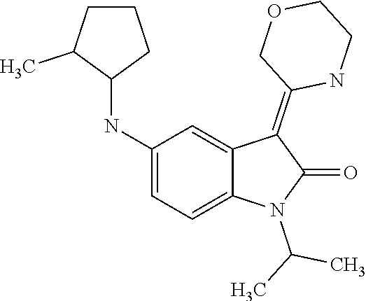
N1(C(C)C)C(=O)C(=C2COCCN2)C2=CC(NC3C(C)CCC3)=CC=C12
